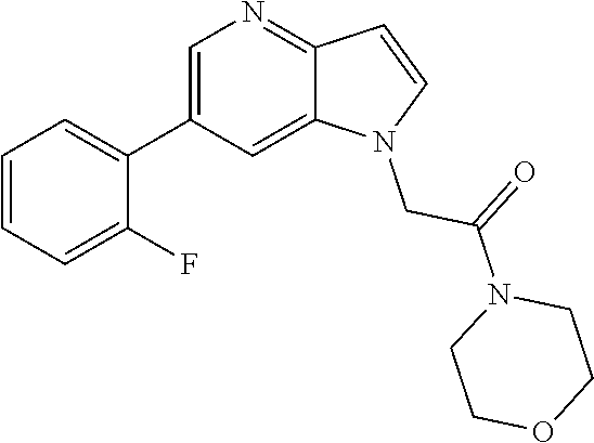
C1=C(C2=CC=CC=C2F)C=C2C(=N1)C=CN2CC(=O)N1CCOCC1
